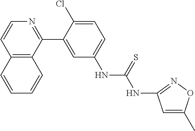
C12=C(C(C3=CC(NC(=S)NC4=NOC(C)=C4)=CC=C3Cl)=NC=C1)C=CC=C2
